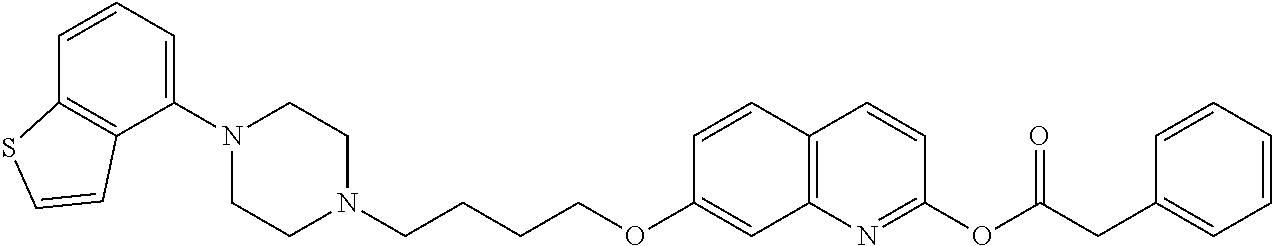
C1=CC2=C(C(N3CCN(CCCCOC4=CC5=C(C=C4)C=CC(OC(CC4=CC=CC=C4)=O)=N5)CC3)=C1)C=CS2
